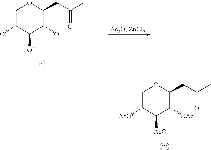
C1(O)C(O)C(CC(C)=O)OCC1O.C1([AcO])C([OAc])C(CC(C)=O)OCC1[AcO]
